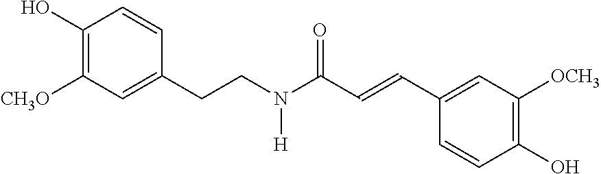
C(C1=CC([CH3O])=C(O)C=C1)CN(C(C=CC1=CC([OCH3])=C(O)C=C1)=O)[H]
